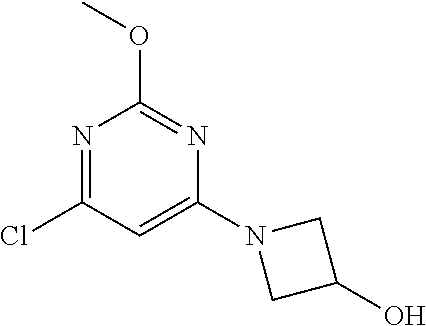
N1=C(Cl)C=C(N2CC(O)C2)N=C1OC
